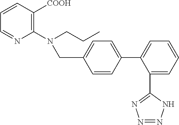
C1(C2=NN=NN2)=CC=CC=C1C1=CC=C(CN(CCC)C2=C([COOH])C=CC=N2)C=C1
